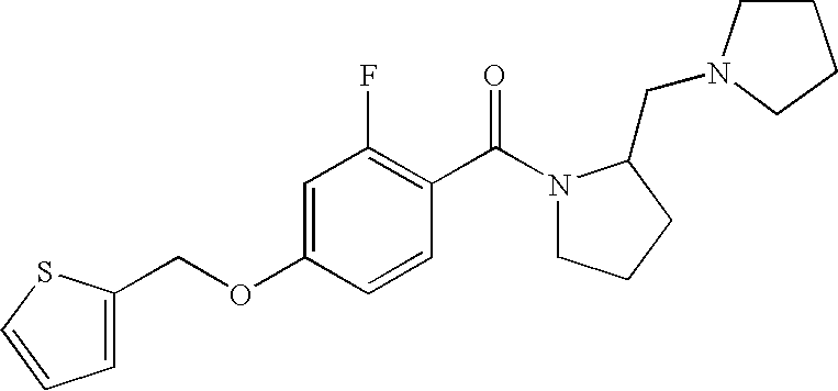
C1=C(OCC2=CC=CS2)C=CC(C(N2CCCC2CN2CCCC2)=O)=C1F
